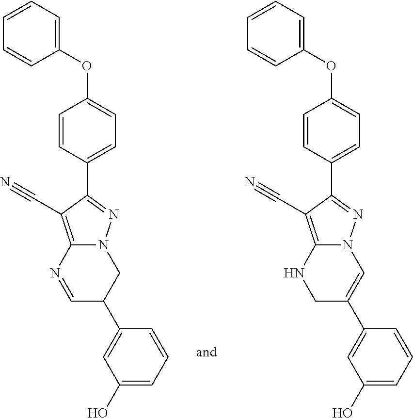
N12C(=C(C#N)C(C3=CC=C(OC4=CC=CC=C4)C=C3)=N1)N=CC(C1=CC(O)=CC=C1)C2.N12C(=C(C#N)C(C3=CC=C(OC4=CC=CC=C4)C=C3)=N1)NCC(C1=CC(O)=CC=C1)=C2
